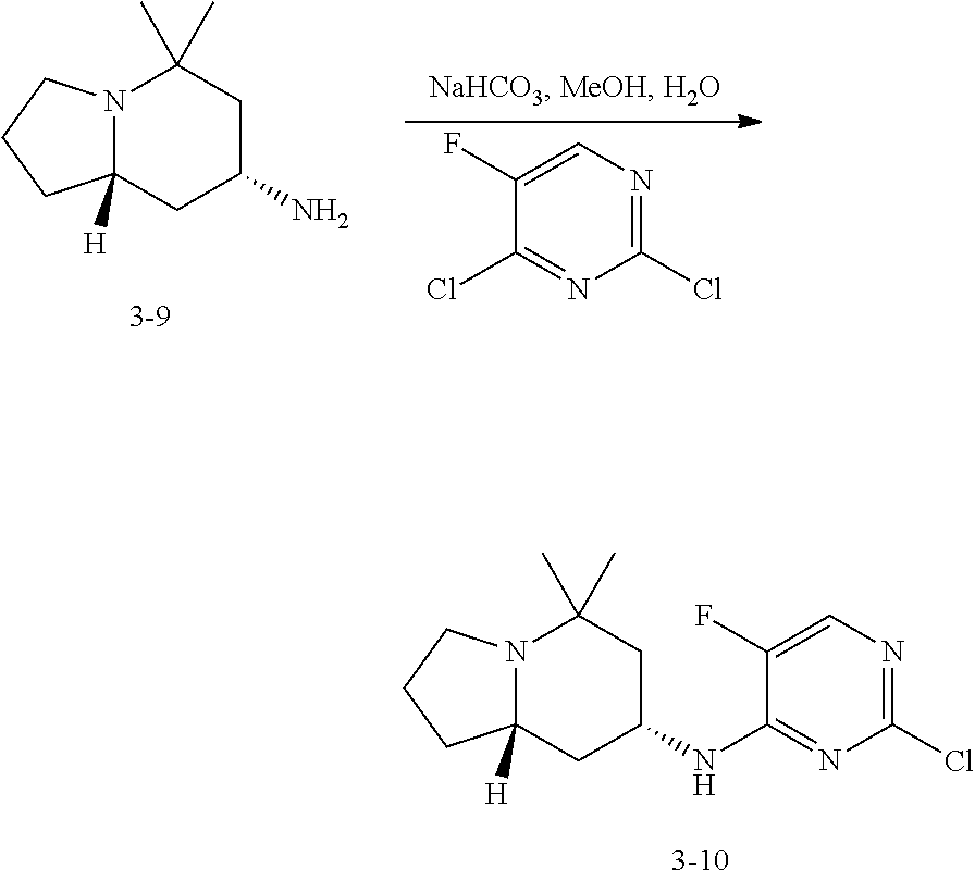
N12C([H])(CC(N)CC1(C)C)CCC2.C1=C(F)C(Cl)=NC(Cl)=N1.N12C([H])(CC(NC3=NC(Cl)=NC=C3F)CC1(C)C)CCC2
